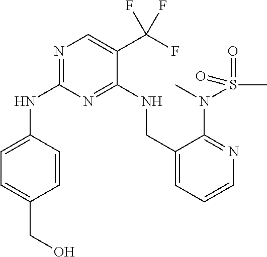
N1=C(NC2=CC=C(CO)C=C2)N=C(NCC2=CC=CN=C2N(C)S(C)(=O)=O)C(C(F)(F)F)=C1
